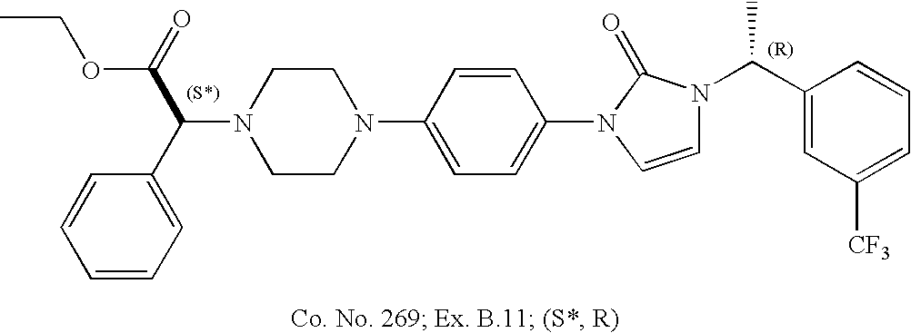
N1(C(C(=O)OCC)C2=CC=CC=C2)CCN(C2=CC=C(N3C=CN(C(C4=CC([CF3])=CC=C4)C)C3=O)C=C2)CC1
